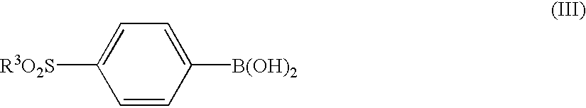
[R3O2S]C1=CC=C([B(OH)2])C=C1
